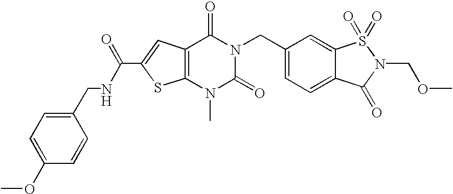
C12=C(C=C(C(=O)NCC3=CC=C(OC)C=C3)S1)C(=O)N(CC1=CC=C3C(=C1)S(=O)(=O)N(COC)C3=O)C(=O)N2C
